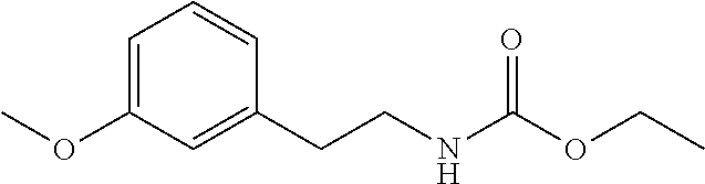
C1=C(OC)C=C(CCNC(OCC)=O)C=C1
